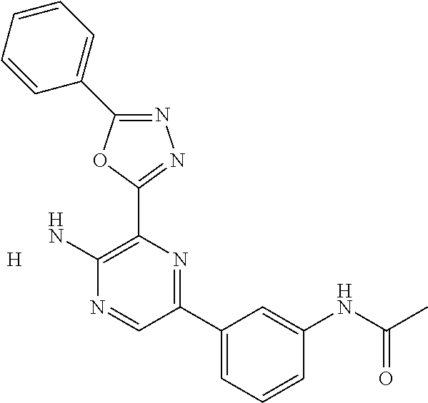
N1=C(C2=CC=CC=C2)OC(C2=C(N)N=CC(C3=CC=CC(NC(C)=O)=C3)=N2)=N1.[H]
